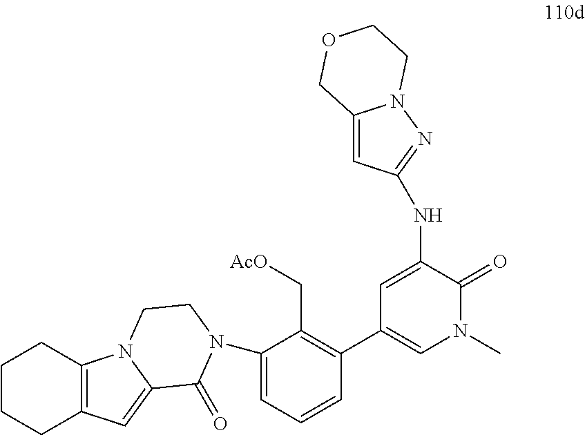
C1=C(N2C(=O)C3=CC4=C(CCCC4)N3CC2)C(C[AcO])=C(C2=CN(C)C(=O)C(NC3=NN4C(=C3)COCC4)=C2)C=C1
